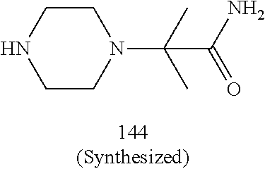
C1N(C(C)(C)C(N)=O)CCNC1
